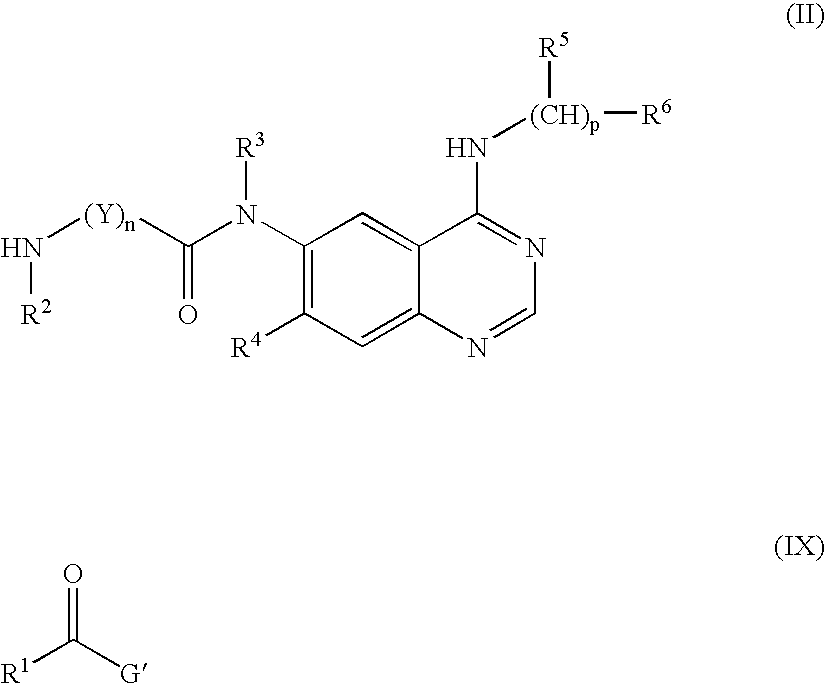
C12=CC(N(C([(Y)n]N[R2])=O)[R3])=C([R4])C=C1N=CN=C2N[(CH)p]([R6])[R5].[G]C([R1])=O
